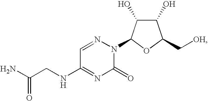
C1(O)C(O)C(N2N=CC(NCC(N)=O)=NC2=O)OC1C[OH]
